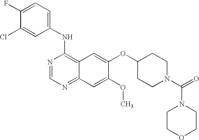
C1(NC2=C3C(=NC=N2)C=C(OC)C(OC2CCN(C(N4CCOCC4)=O)CC2)=C3)=CC=C(F)C(Cl)=C1
